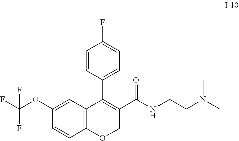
C12=C(C=C(OC(F)(F)F)C=C1)C(C1=CC=C(F)C=C1)=C(C(=O)NCCN(C)C)CO2
